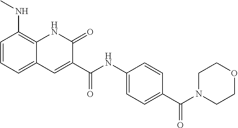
C1=CC=C2C(=C1NC)NC(=O)C(C(NC1=CC=C(C(N3CCOCC3)=O)C=C1)=O)=C2
